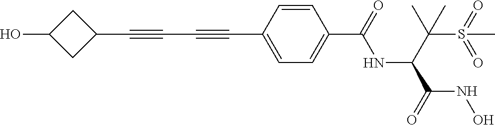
C1(C#CC#CC2=CC=C(C(=O)NC(C(S(=O)(=O)C)(C)C)C(=O)NO)C=C2)CC(O)C1
